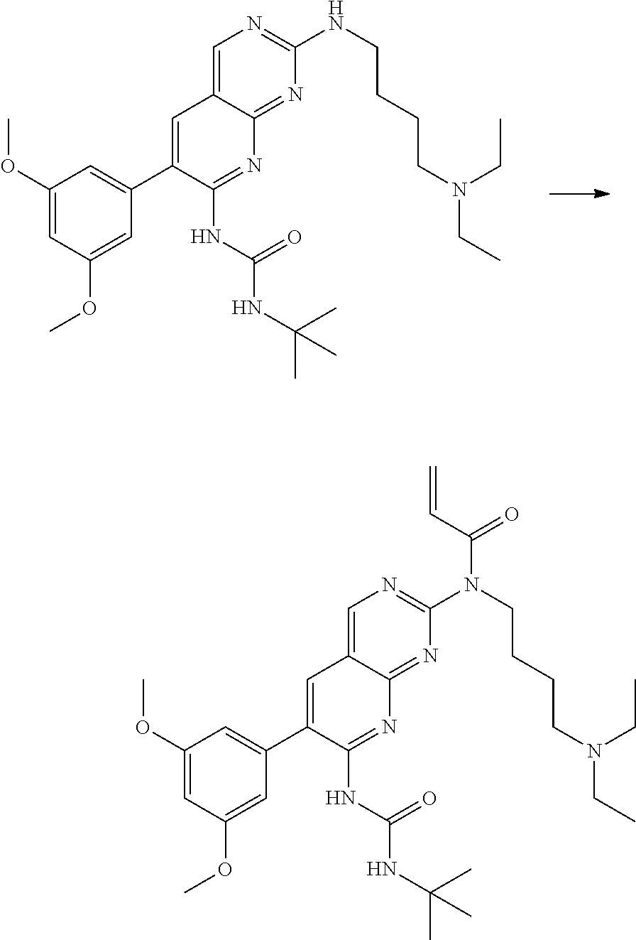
C1(OC)=CC(OC)=CC(C2=CC3=CN=C(NCCCCN(CC)CC)N=C3N=C2NC(=O)NC(C)(C)C)=C1.C1(OC)=CC(OC)=CC(C2=CC3=CN=C(N(CCCCN(CC)CC)C(C=C)=O)N=C3N=C2NC(=O)NC(C)(C)C)=C1
